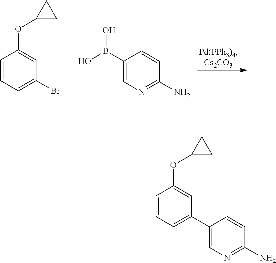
C1=CC=C(Br)C=C1OC1CC1.C1(B(O)O)=CN=C(N)C=C1.C1=CC=C(C2=CN=C(N)C=C2)C=C1OC1CC1
